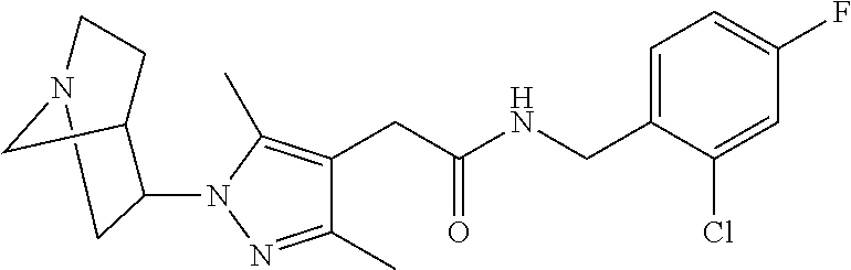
C1=C(CNC(CC2=C(C)N(C3C4CCN(C3)C4)N=C2C)=O)C(Cl)=CC(F)=C1
